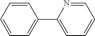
C1=CC=CC=C1C1=CC=CC=N1
